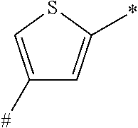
C1([#])=CSC(*)=C1
